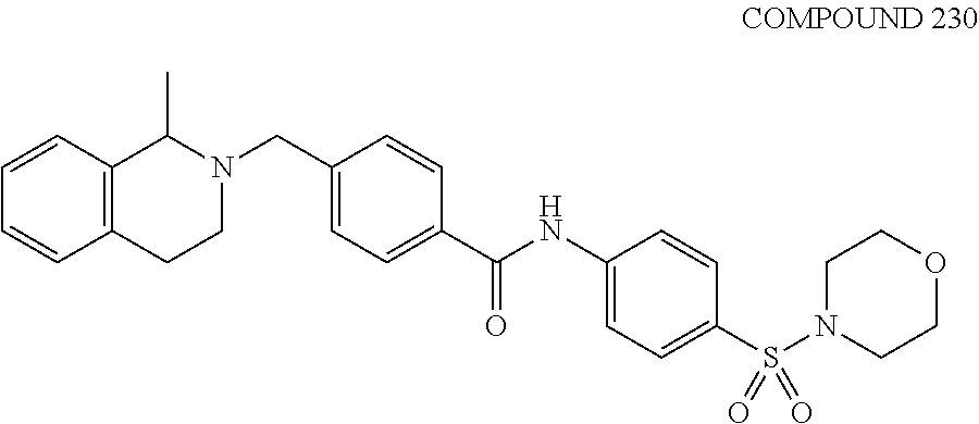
C12=C(C=CC=C1)C(C)N(CC1=CC=C(C(NC3=CC=C(S(N4CCOCC4)(=O)=O)C=C3)=O)C=C1)CC2
